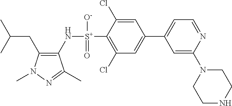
C1(CC(C)C)=C(N[S+](C2=C(Cl)C=C(C3=CC=NC(N4CCNCC4)=C3)C=C2Cl)([O-])=O)C(C)=NN1C
